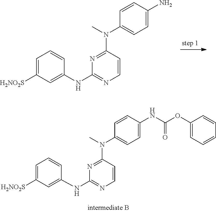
C1=C(N(C)C2=NC(NC3=CC([H2NO2S])=CC=C3)=NC=C2)C=CC(NC(OC2=CC=CC=C2)=O)=C1.C1=C(N(C)C2=NC(NC3=CC([H2NO2S])=CC=C3)=NC=C2)C=CC(N)=C1
